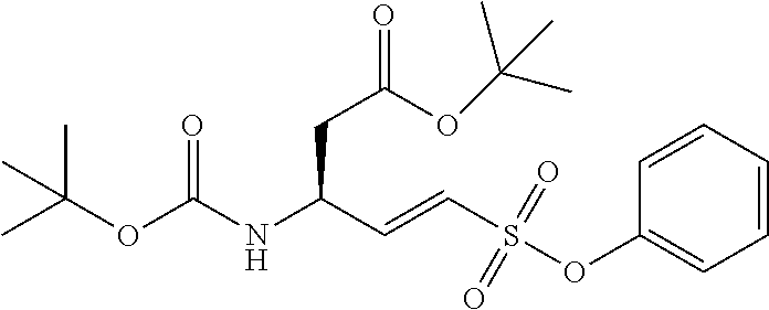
CC(OC(NC(C=CS(OC1=CC=CC=C1)(=O)=O)CC(=O)OC(C)(C)C)=O)(C)C
